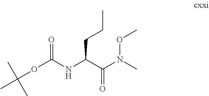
N(C(C(N(C)OC)=O)CCC)C(OC(C)(C)C)=O
